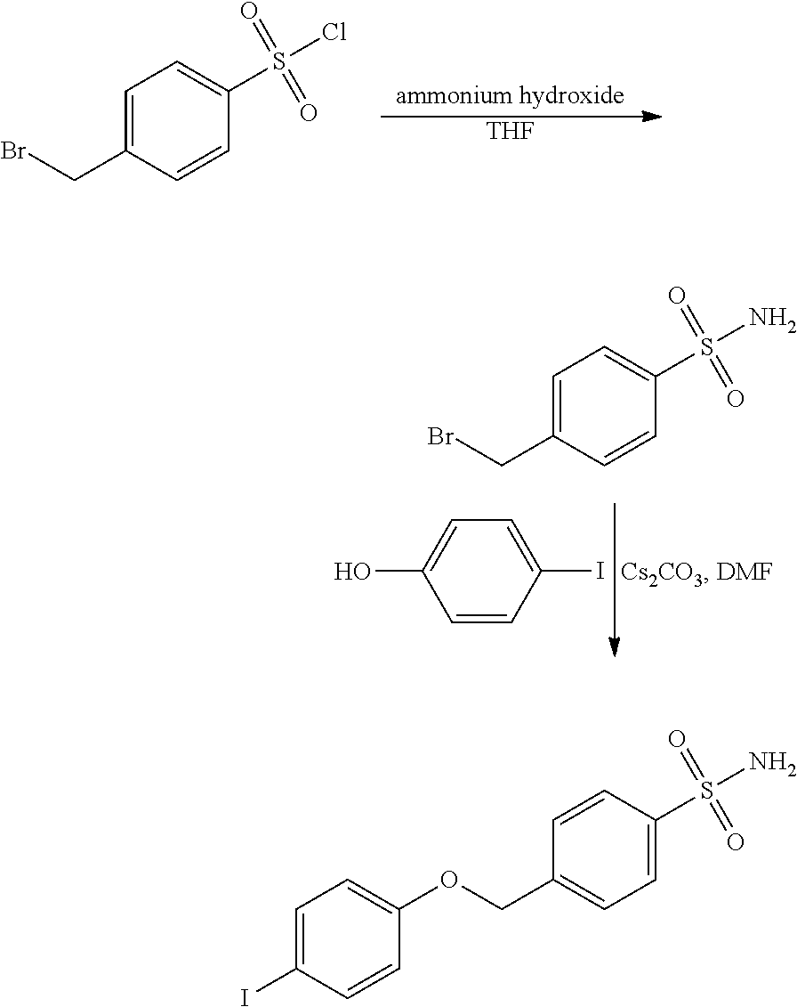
[THF].C1=C(CBr)C=CC(S(=O)(=O)Cl)=C1.C1(I)=CC=C(O)C=C1.C1=C(CBr)C=CC(S(=O)(=O)N)=C1.C1=CC(S(=O)(=O)N)=CC=C1COC1=CC=C(I)C=C1
